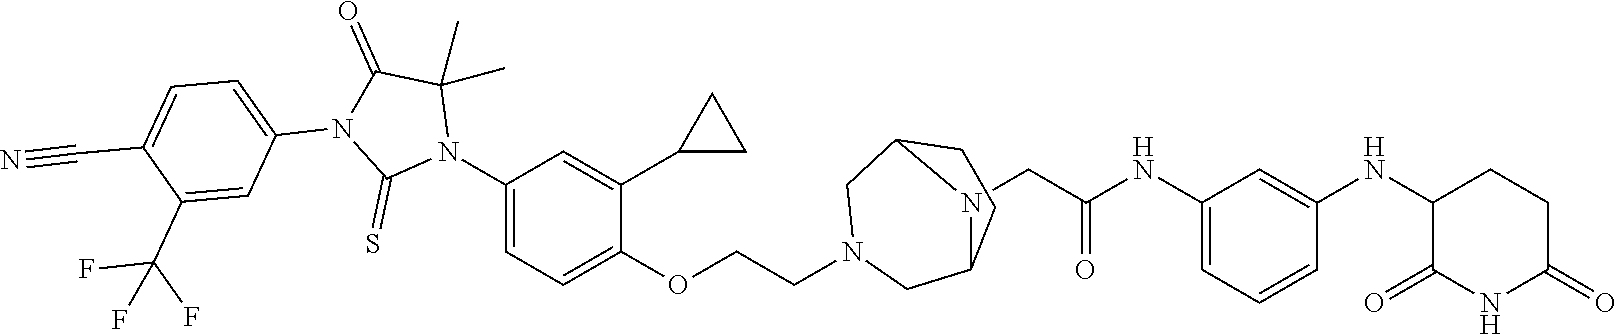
C1=C(NC(CN2C3CN(CCOC4=CC=C(N5C(C)(C)C(=O)N(C6=CC=C(C#N)C(C(F)(F)F)=C6)C5=S)C=C4C4CC4)CC2CC3)=O)C=C(NC2C(=O)NC(=O)CC2)C=C1
